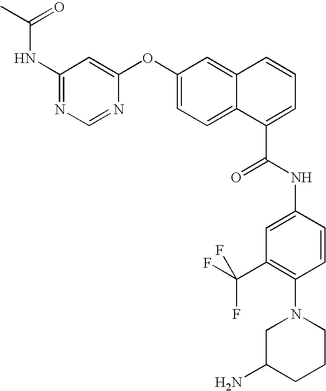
C(=O)(C)NC1=NC=NC(OC2=CC=C3C(=C2)C=CC=C3C(NC2=CC(C(F)(F)F)=C(N3CC(N)CCC3)C=C2)=O)=C1
